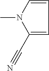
C1=CN(C)C(C#N)=C1
